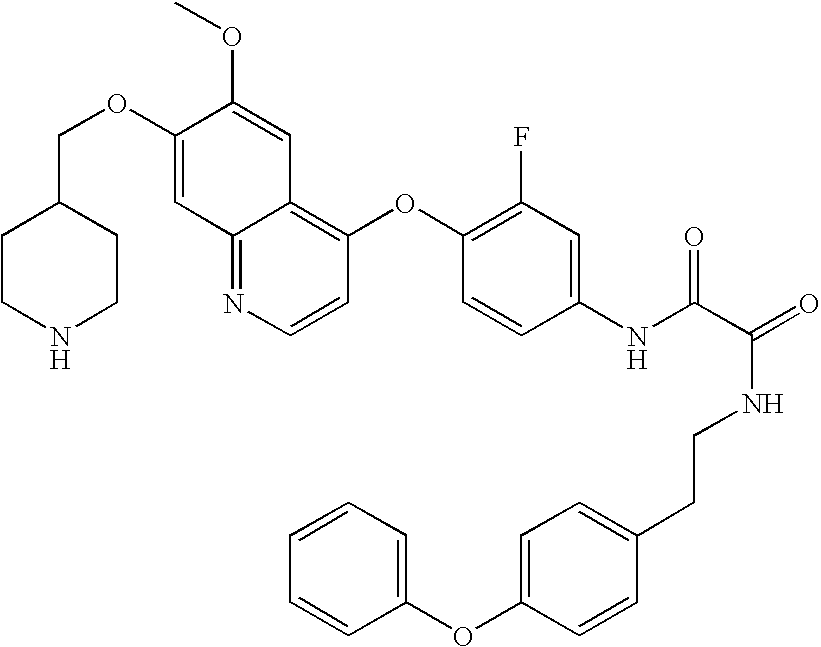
C(OC1=CC2=NC=CC(OC3=C(F)C=C(NC(C(=O)NCCC4=CC=C(OC5=CC=CC=C5)C=C4)=O)C=C3)=C2C=C1OC)C1CCNCC1
